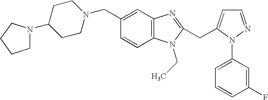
C1CN(CC2=CC3=C(C=C2)N(CC)C(CC2=CC=NN2C2=CC=CC(F)=C2)=N3)CCC1N1CCCC1
